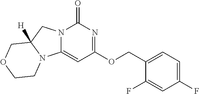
C1=C(COC2=NC(=O)N3C(=C2)N2C([H])(C3)COCC2)C(F)=CC(F)=C1
